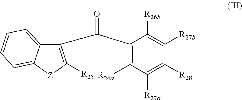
C1([R27a])=C([R28])C([R27b])=C([R26b])C(C(=O)C2=C([R25])[Z]C3=CC=CC=C23)=C1[R26a]
